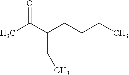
CC(C(CCCC)CC)=O
